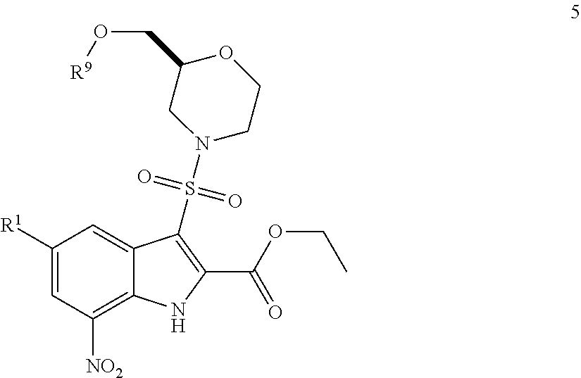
C1([R1])=CC([NO2])=C2C(=C1)C(S(N1CCOC(CO[R9])C1)(=O)=O)=C(C(OCC)=O)N2
